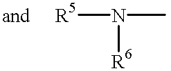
[R5]N(C)[R6]
